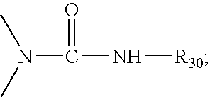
CN(C(N[R30])=O)C
